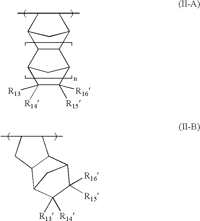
C1(C)C2C3C(C(C1C)C2)C1C([R15])([R16])C([R14])([R13])C3C1.C1(C)C(C)CC2C1C1C([R16])([R15])C([R13])([R14])C2C1
